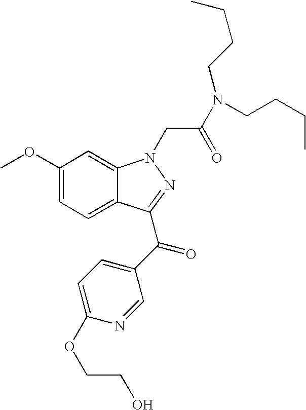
C1(OC)=CC=C2C(=C1)N(CC(N(CCCC)CCCC)=O)N=C2C(C1=CC=C(OCCO)N=C1)=O
